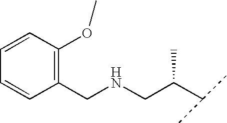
C1(CNCC(C(C)C)C)=C(OC)C=CC=C1
